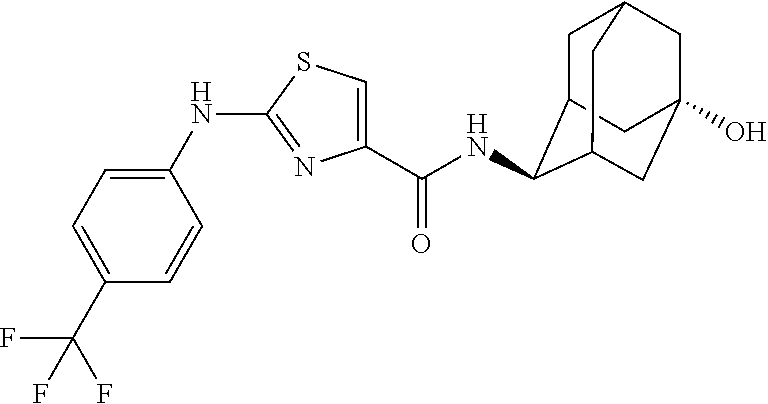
C1=C(NC2=NC(C(NC3C4CC5CC(O)(CC3C5)C4)=O)=CS2)C=CC(C(F)(F)F)=C1
